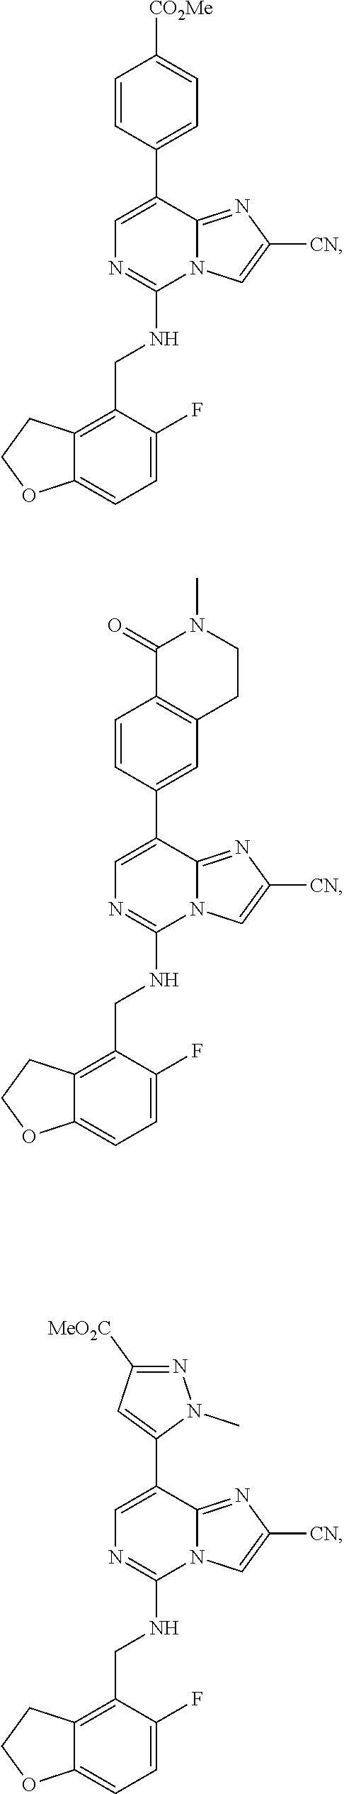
C1=C(C2=CC=C([CO2Me])C=C2)C2=NC([CN])=CN2C(NCC2=C3C(=CC=C2F)OCC3)=N1.C1=C(C2=CC3=C(C=C2)C(=O)N(C)CC3)C2=NC([CN])=CN2C(NCC2=C3C(=CC=C2F)OCC3)=N1.C1=C(C2=CC([MeO2C])=NN2C)C2=NC([CN])=CN2C(NCC2=C3C(=CC=C2F)OCC3)=N1
